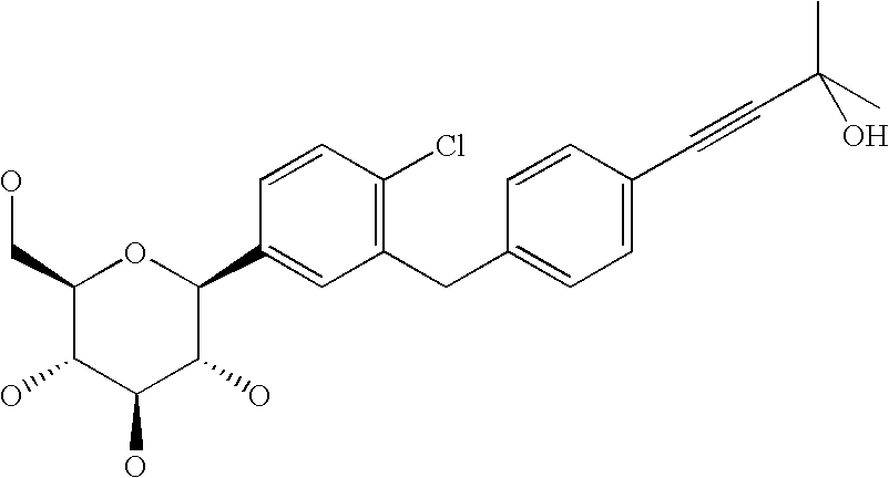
C1(CC2=CC=C(C#CC(C)(C)O)C=C2)=C(Cl)C=CC(C2OC(CO)C(O)C(O)C2O)=C1
